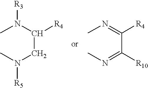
CN(C(CN([R5])C)[R4])[R3].CN=C(C(=NC)[R10])[R4]
